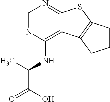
C1=NC(NC(C(=O)O)C)=C2C(=N1)SC1=C2CCC1
